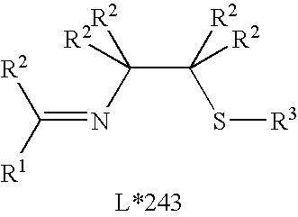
S(C(C(N=C([R1])[R2])([R2])[R2])([R2])[R2])[R3]
